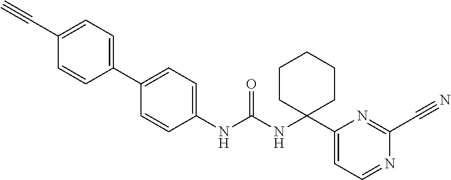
C1(NC(NC2(C3=CC=NC(C#N)=N3)CCCCC2)=O)=CC=C(C2=CC=C(C#C)C=C2)C=C1
